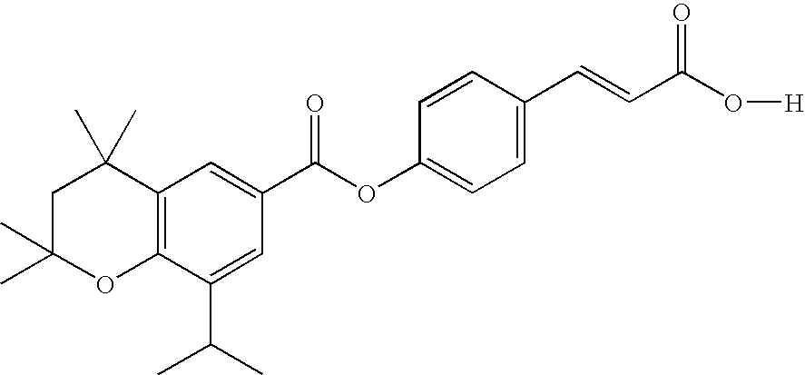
C1=C(C=CC(O[H])=O)C=CC(OC(C2=CC3=C(C(C(C)C)=C2)OC(C)(C)CC3(C)C)=O)=C1
